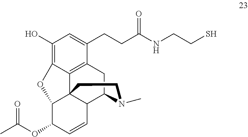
OC1=C2C3=C(C(CCC(NCCS)=O)=C1)CC1C4C3(C(C(OC(C)=O)C=C4)O2)CCN1C
